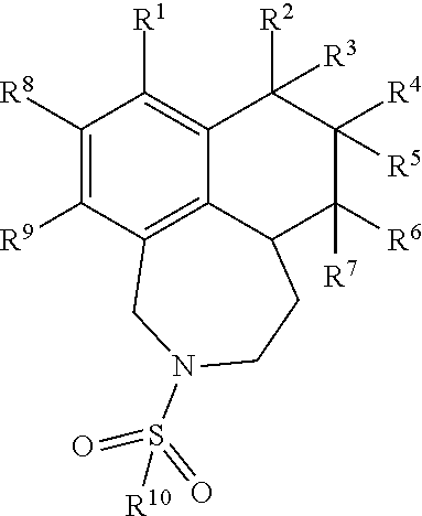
C12=C([R1])C([R8])=C([R9])C3=C1C(C([R6])([R7])C([R4])([R5])C2([R2])[R3])CCN(S(=O)(=O)[R10])C3
